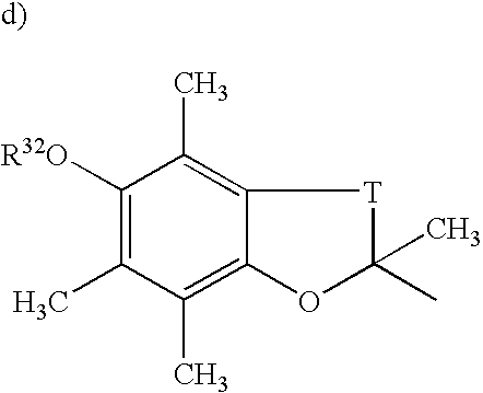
C1([R32O])=C(C)C(C)=C2C(=C1C)[T]C(C)(C)O2.[d)]
